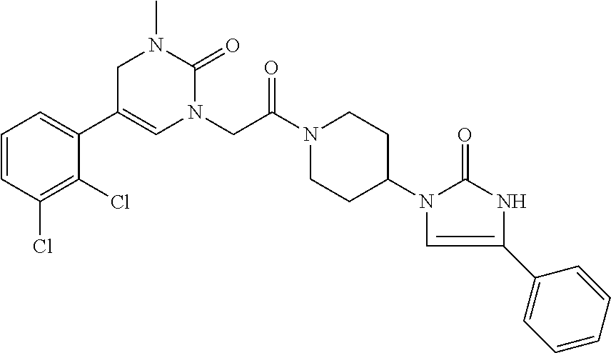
C1=CC(Cl)=C(Cl)C(C2=CN(CC(N3CCC(N4C(=O)NC(C5=CC=CC=C5)=C4)CC3)=O)C(=O)N(C)C2)=C1
